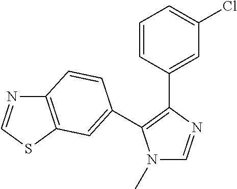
N1(C)C=NC(C2=CC(Cl)=CC=C2)=C1C1=CC2=C(N=CS2)C=C1
